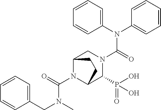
C1(N(C2=CC=CC=C2)C(=O)N2CC3N(C(=O)N(CC4=CC=CC=C4)C)C(C2P(O)(=O)O)CC3)=CC=CC=C1
